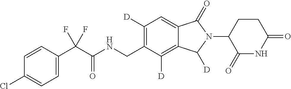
C1=CC(C(C(NCC2=C([D])C=C3C(=C2[D])C([D])N(C2C(=O)NC(=O)CC2)C3=O)=O)(F)F)=CC=C1Cl
